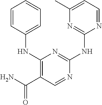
C1(NC2=CC=CC=C2)=C(C(N)=O)C=NC(NC2=NC(C)=CC=N2)=N1
